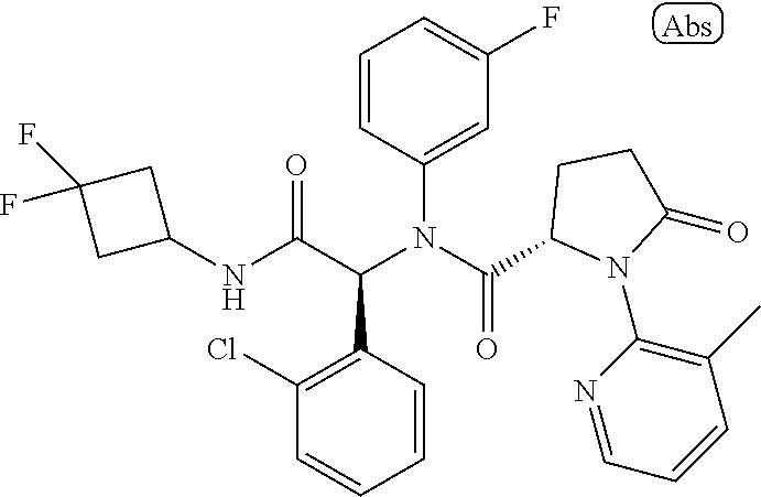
C1=CC(N(C(C2N(C3=C(C)C=CC=N3)C(=O)CC2)=O)C(C(NC2CC(F)(F)C2)=O)C2=C(Cl)C=CC=C2)=CC(F)=C1
